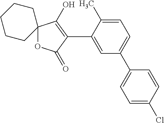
C1=C(C)C(C2=C(O)C3(OC2=O)CCCCC3)=CC(C2=CC=C(Cl)C=C2)=C1
